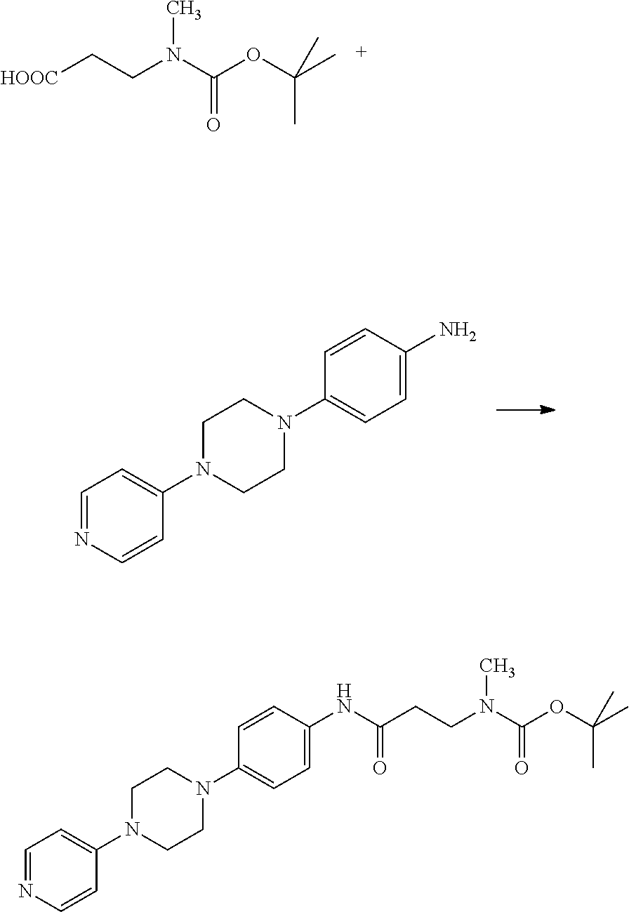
[HOOC]CCN(C(OC(C)(C)C)=O)C.C1(N2CCN(C3=CC=NC=C3)CC2)=CC=C(N)C=C1.C1(N2CCN(C3=CC=NC=C3)CC2)=CC=C(NC(CCN(C)C(=O)OC(C)(C)C)=O)C=C1
